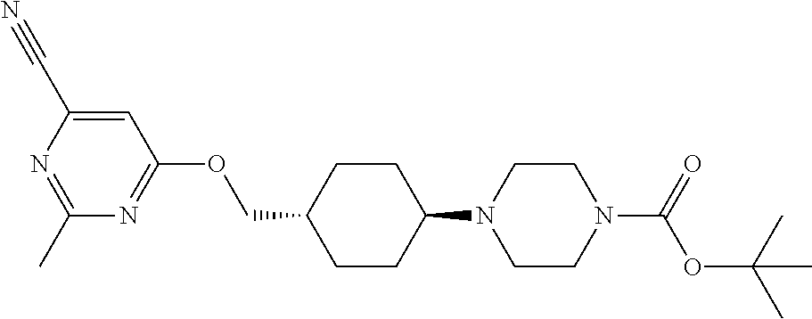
C1CC(N2CCN(C(OC(C)(C)C)=O)CC2)CCC1COC1=NC(C)=NC(C#N)=C1
